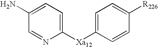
C1([Xa12]C2=CC=C([R226])C=C2)=CC=C(N)C=N1
